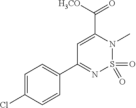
C1=C(Cl)C=CC(C2=NS(=O)(=O)N(C)C(C([H3CO])=O)=C2)=C1
